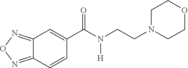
N([H])(C(=O)C1=CC2=NON=C2C=C1)CCN1CCOCC1
